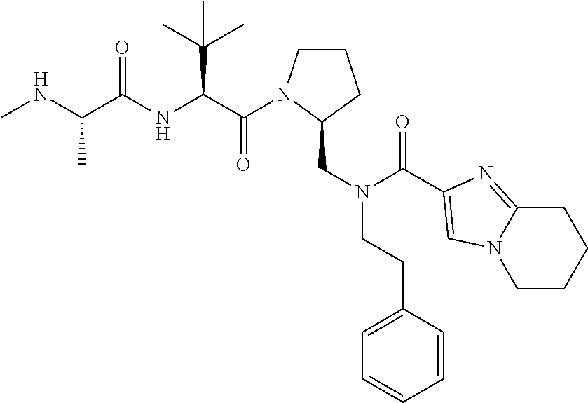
CNC(C(NC(C(=O)N1CCCC1CN(CCC1=CC=CC=C1)C(=O)C1=CN2CCCCC2=N1)C(C)(C)C)=O)C
